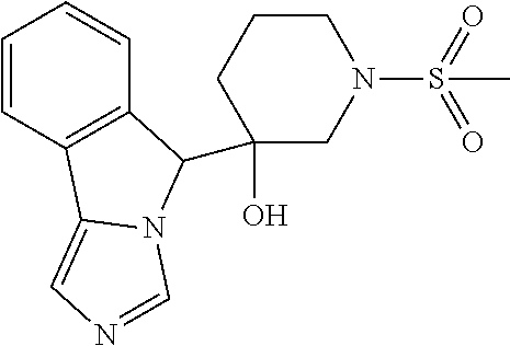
C1(C2C3=C(C=CC=C3)C3=CN=CN32)(O)CN(S(C)(=O)=O)CCC1
